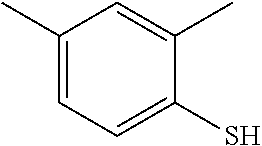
C1(C)=CC=C(S)C(C)=C1
